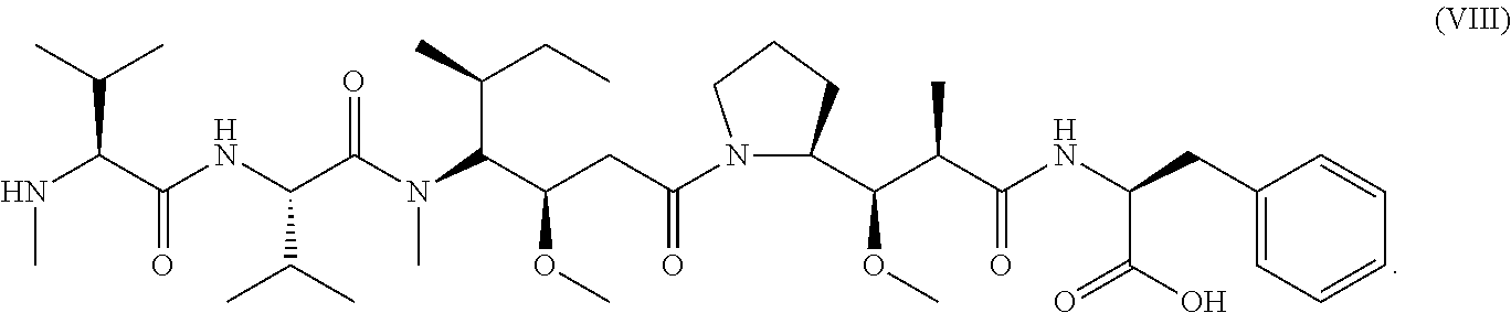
N(C)C(C(NC(C(N(C(C(CC(N1C(C(C(C(NC(CC2=CC=CC=C2)C(O)=O)=O)C)OC)CCC1)=O)OC)C(CC)C)C)=O)C(C)C)=O)C(C)C
